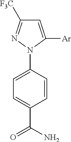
C1=C([Ar])N(C2=CC=C(C(N)=O)C=C2)N=C1[F3C]
